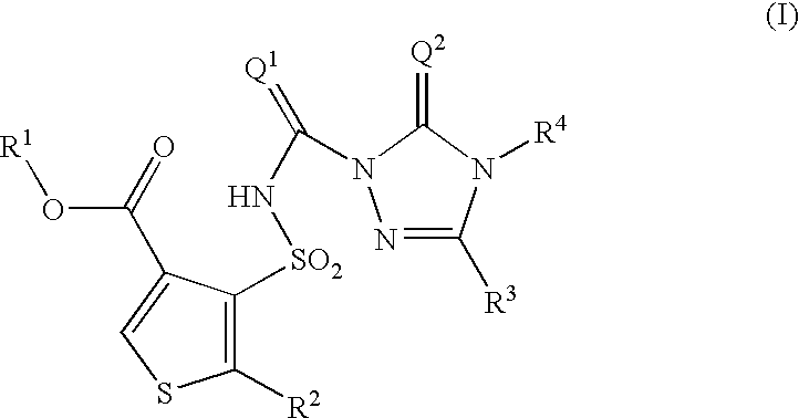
C1([R2])=C([SO2]NC(N2N=C([R3])N([R4])C2=[Q2])=[Q1])C(C(=O)O[R1])=CS1
